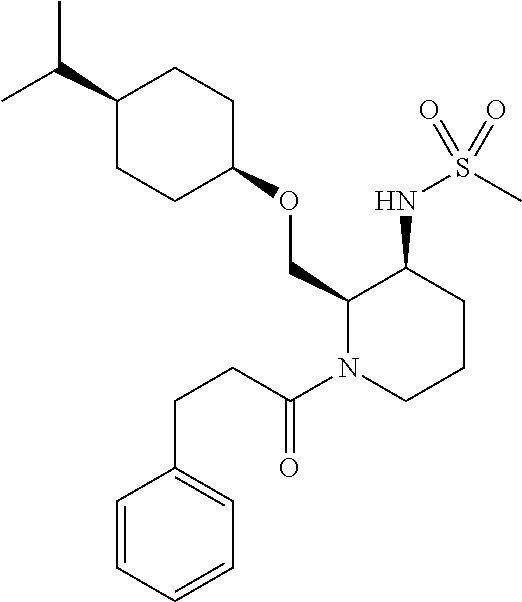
C(C1CCC(OCC2N(C(CCC3=CC=CC=C3)=O)CCCC2NS(C)(=O)=O)CC1)(C)C
